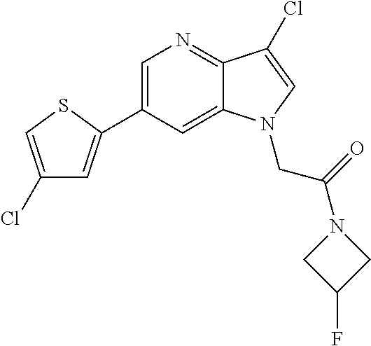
C1=C(C2=CC(Cl)=CS2)C=C2C(=N1)C(Cl)=CN2CC(N1CC(F)C1)=O
